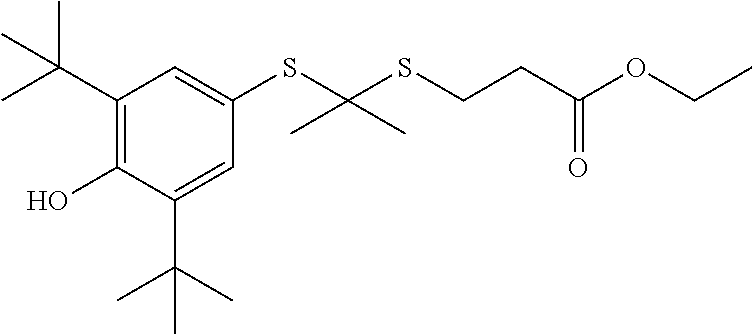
C1(C(C)(C)C)=C(O)C(C(C)(C)C)=CC(SC(SCCC(OCC)=O)(C)C)=C1
